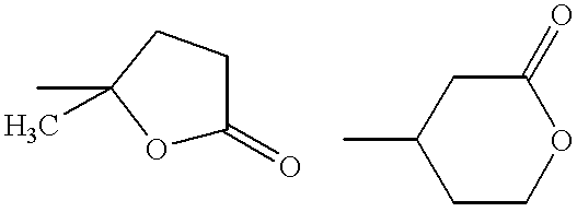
O1C(=O)CCC1(C)C.C1(C)CCOC(=O)C1
